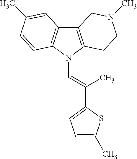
C12=C(N(C=C(C3=CC=C(C)S3)C)C3=C1C=C(C)C=C3)CCN(C)C2
